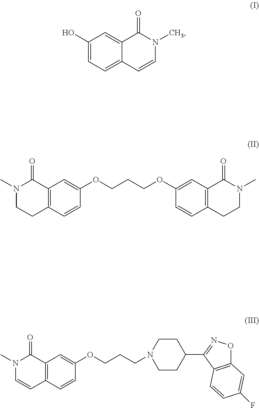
C1(O)=CC=C2C(=C1)C(=O)N(C)C=C2.N1(C)CCC2=C(C1=O)C=C(OCCCOC1=CC3=C(C=C1)CCN(C)C3=O)C=C2.N1(C)C=CC2=C(C1=O)C=C(OCCCN1CCC(C3=NOC4=C3C=CC(F)=C4)CC1)C=C2
